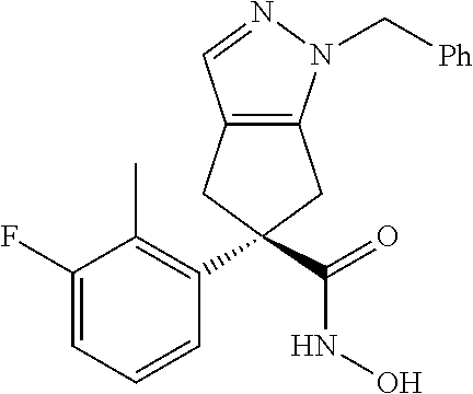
C12=C(N(C[Ph])N=C1)CC(C1=C(C)C(F)=CC=C1)(C(NO)=O)C2
